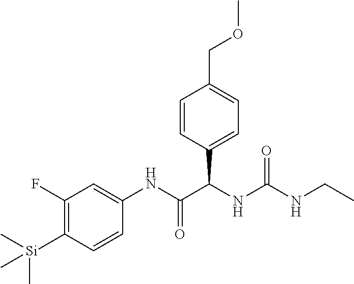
C1=CC(C(NC(NCC)=O)C(NC2=CC(F)=C([Si](C)(C)C)C=C2)=O)=CC=C1COC
